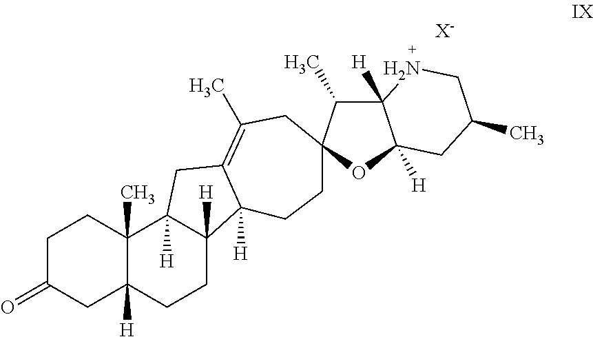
C1C(=O)CC2([H])C(C)(C1)C1([H])C([H])(CC2)C2([H])C(=C(C)CC3(CC2)C(C)C2([H])C([H])(O3)CC(C)CN2)C1.[X-]
